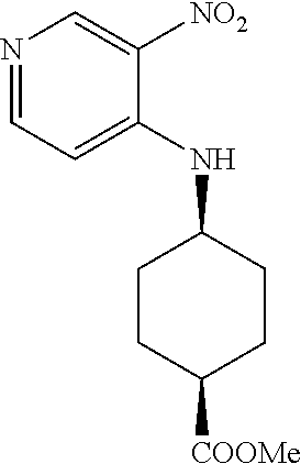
N1=CC=C(NC2CCC([COOMe])CC2)C([NO2])=C1
